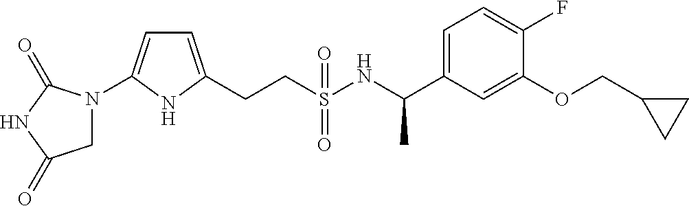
C(CS(NC(C1=CC=C(F)C(OCC2CC2)=C1)C)(=O)=O)C1=CC=C(N2CC(=O)NC2=O)N1
